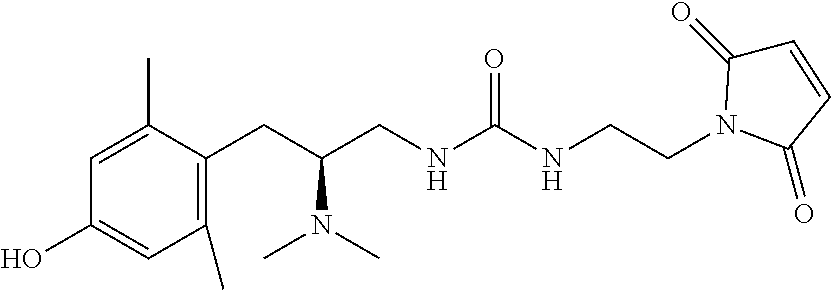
C1(C)=C(CC(CNC(NCCN2C(=O)C=CC2=O)=O)N(C)C)C(C)=CC(O)=C1
